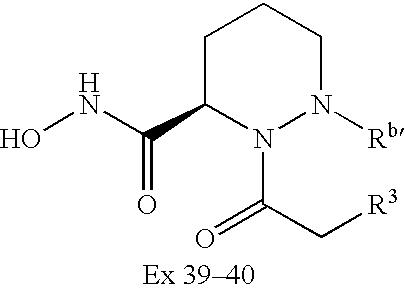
ONC(C1N(C(C[R3])=O)N([Rb])CCC1)=O
